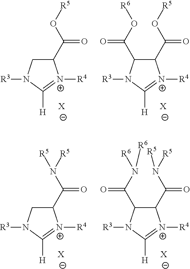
C1(C(O[R5])=O)CN([R3])C([H])=[N+]1[R4].[X].C1(C(O[R5])=O)C(C(O[R6])=O)N([R3])C([H])=[N+]1[R4].[X].C1(C(N([R5])[R5])=O)CN([R3])C([H])=[N+]1[R4].[X].C1(C(N([R5])[R5])=O)C(C(N([R6])[R6])=O)N([R3])C([H])=[N+]1[R4].[X]
